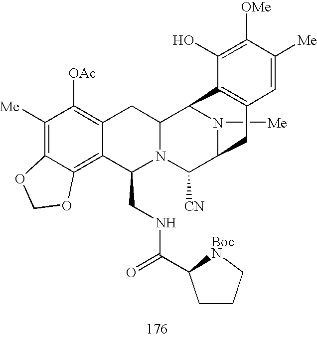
C1([Me])=C2C(=C3C(=C1[OAc])CC1N(C3CNC(=O)C3CCC[BocN]3)C([CN])C3N([Me])C1C1=C(C3)C=C([Me])C([OMe])=C1O)OCO2
